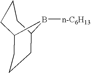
C1CCC2CCCC1B2[n-C6H13]
